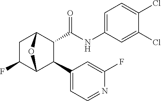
C12C(C(NC3=CC=C(Cl)C(Cl)=C3)=O)C(C3=CC=NC(F)=C3)C(C(F)C1)O2
